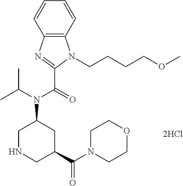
C12=C(C=CC=C1)N(CCCCOC)C(C(=O)N(C(C)C)C1CC(C(N3CCOCC3)=O)CNC1)=N2
